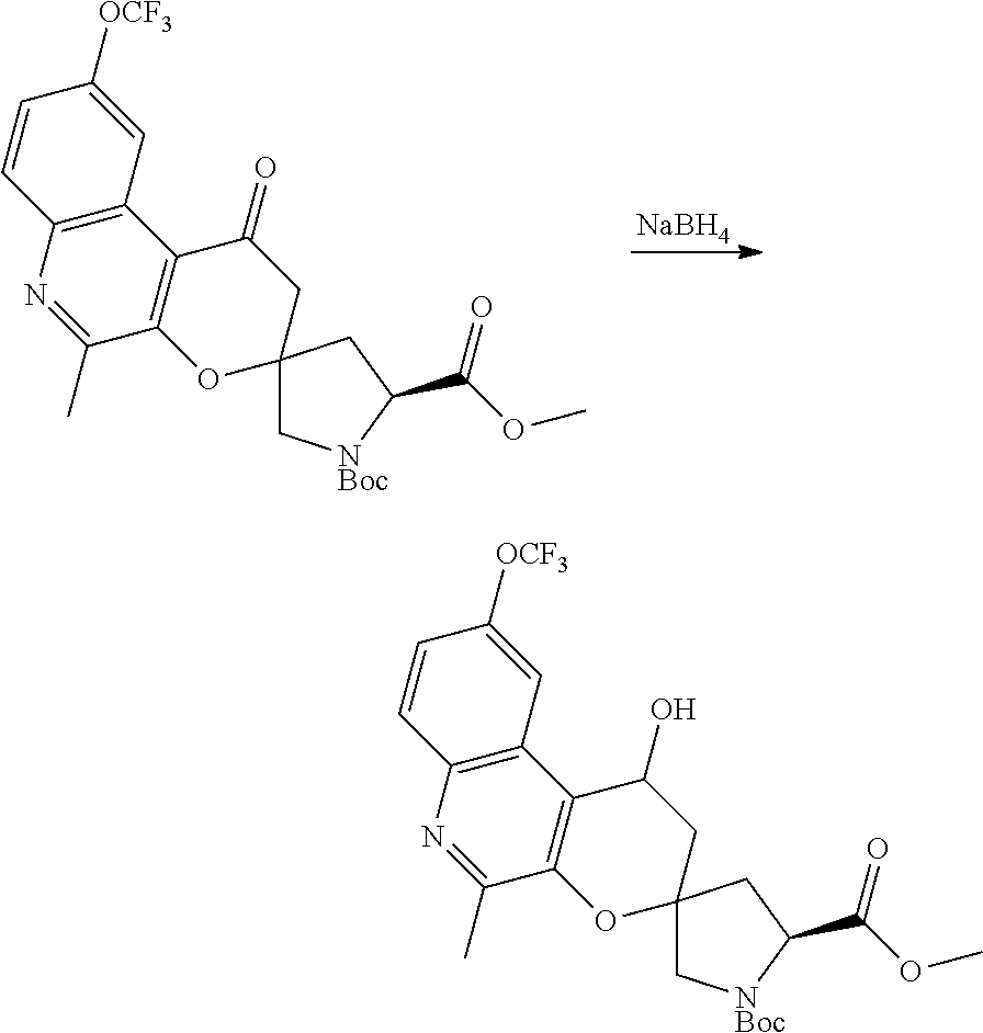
C12=C(C3=C(N=C1C)C=CC([OCF3])=C3)C(=O)CC1(O2)C[NBoc]C(C(OC)=O)C1.[NaBH4].C12=C(C3=C(N=C1C)C=CC([OCF3])=C3)C(O)CC1(O2)C[NBoc]C(C(OC)=O)C1
